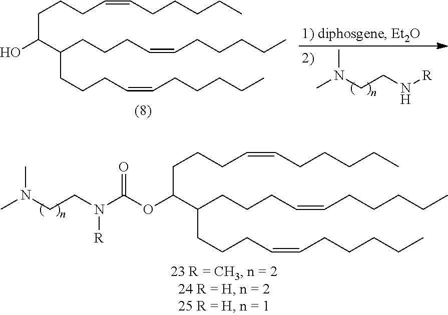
CN(CCN[R])C.OC(C(CCCC=CCCCCC)CCCC=CCCCCC)CCCC=CCCCCC.O(C(C(CCCC=CCCCCC)CCCC=CCCCCC)CCCC=CCCCCC)C(N(CCN(C)C)[R])=O
